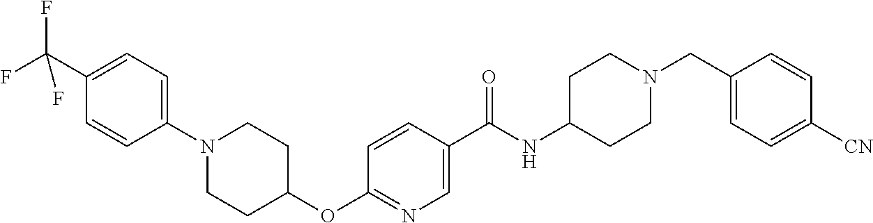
C1(C(F)(F)F)=CC=C(N2CCC(OC3=NC=C(C(NC4CCN(CC5=CC=C([CN])C=C5)CC4)=O)C=C3)CC2)C=C1
